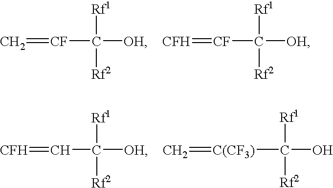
C=[CF]C([OH])([Rf1])[Rf2].[CF](C([OH])([Rf1])[Rf2])=[CFH].C(C([OH])([Rf1])[Rf2])=[CFH].C(O)([Rf1])([Rf2])[C(CF3)]=C
